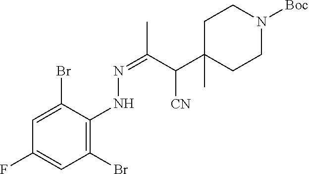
C1(F)=CC(Br)=C(NN=C(C)C([CN])C2(C)CCN([Boc])CC2)C(Br)=C1
